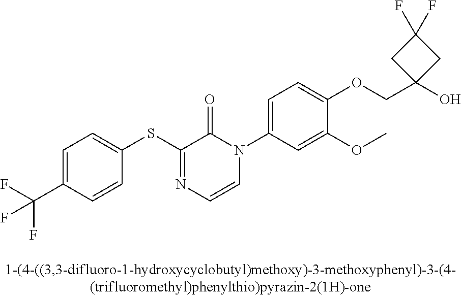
FC(C1=CC=C(SC2=NC=CN(C3=CC=C(OCC4(O)CC(F)(F)C4)C(OC)=C3)C2=O)C=C1)(F)F
